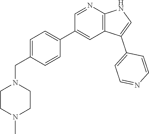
C1=C(CN2CCN(C)CC2)C=CC(C2=CC3=C(N=C2)NC=C3C2=CC=NC=C2)=C1
